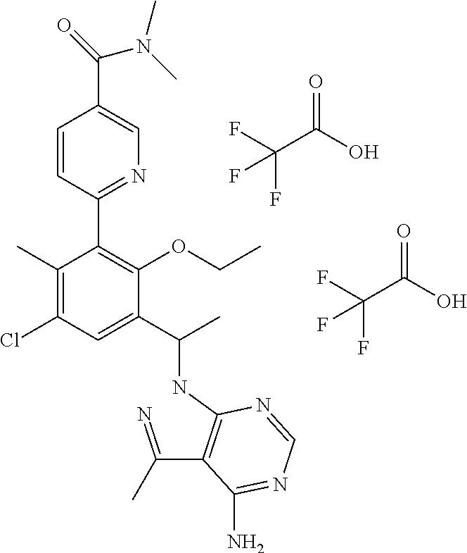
C1=CC(C2=C(OCC)C(C(C)NC3=C(C(=N)C)C(N)=NC=N3)=CC(Cl)=C2C)=NC=C1C(=O)N(C)C.O=C(C(F)(F)F)O.O=C(C(F)(F)F)O
